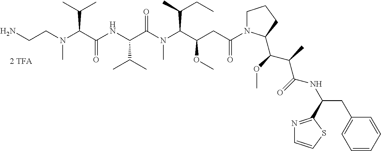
C(N)CN(C(C(NC(C(N(C(C(OC)CC(=O)N1CCCC1C(C(C(NC(CC1=CC=CC=C1)C1=NC=CS1)=O)C)OC)C(CC)C)C)=O)C(C)C)=O)C(C)C)C
